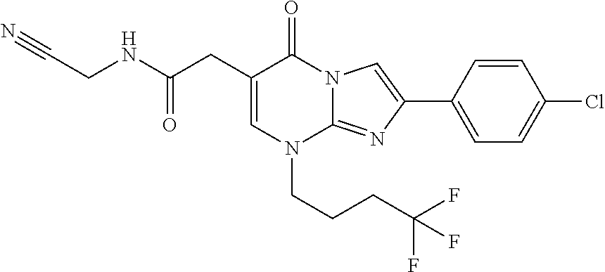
C1=C(CC(NCC#N)=O)C(=O)N2C(=NC(C3=CC=C(Cl)C=C3)=C2)N1CCCC(F)(F)F
